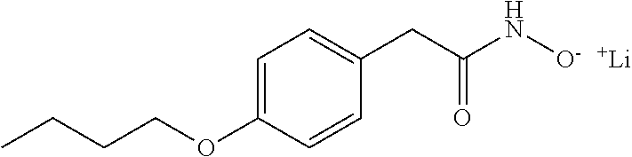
C1=C(OCCCC)C=CC(CC(N[O-])=O)=C1.[Li]
